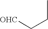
[OHC]CCC
